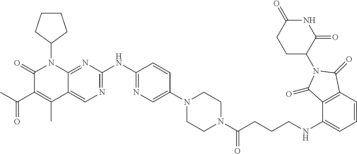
C1(=O)C(C(C)=O)=C(C)C2=CN=C(NC3=NC=C(N4CCN(C(=O)CCCNC5=CC=CC6=C5C(=O)N(C5C(=O)NC(=O)CC5)C6=O)CC4)C=C3)N=C2N1C1CCCC1
